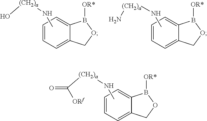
C1=CC=C2C(=C1)B([OR*])OC2.CN[(CH2)a]C([ORf])=O.C1=CC=C2C(=C1)B([OR*])OC2.CN[(CH2)a]O.C1=CC=C2C(=C1)B([OR*])OC2.CN[(CH2)a]N
